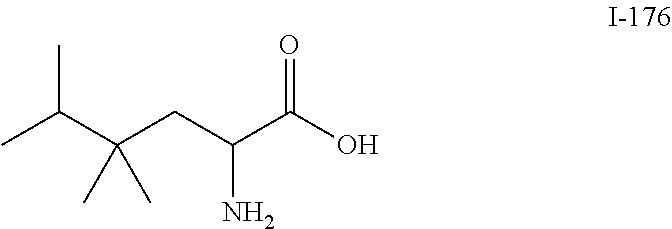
C(CC(C(O)=O)N)(C(C)C)(C)C
